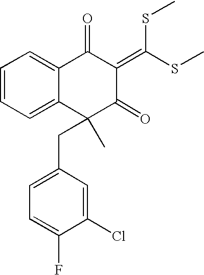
C1=CC=C2C(=C1)C(=O)C(=C(SC)SC)C(=O)C2(CC1=CC=C(F)C(Cl)=C1)C
